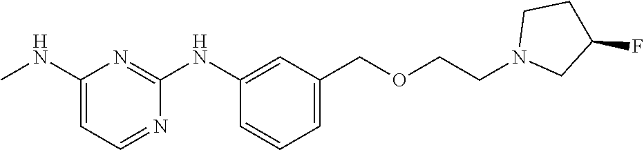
C1(NC)=CC=NC(NC2=CC(COCCN3CC(F)CC3)=CC=C2)=N1
